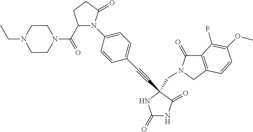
C(C1(C#CC2=CC=C(N3C(C(=O)N4CCN(CC)CC4)CCC3=O)C=C2)C(=O)NC(=O)N1)N1C(=O)C2=C(C1)C=CC(OC)=C2F
